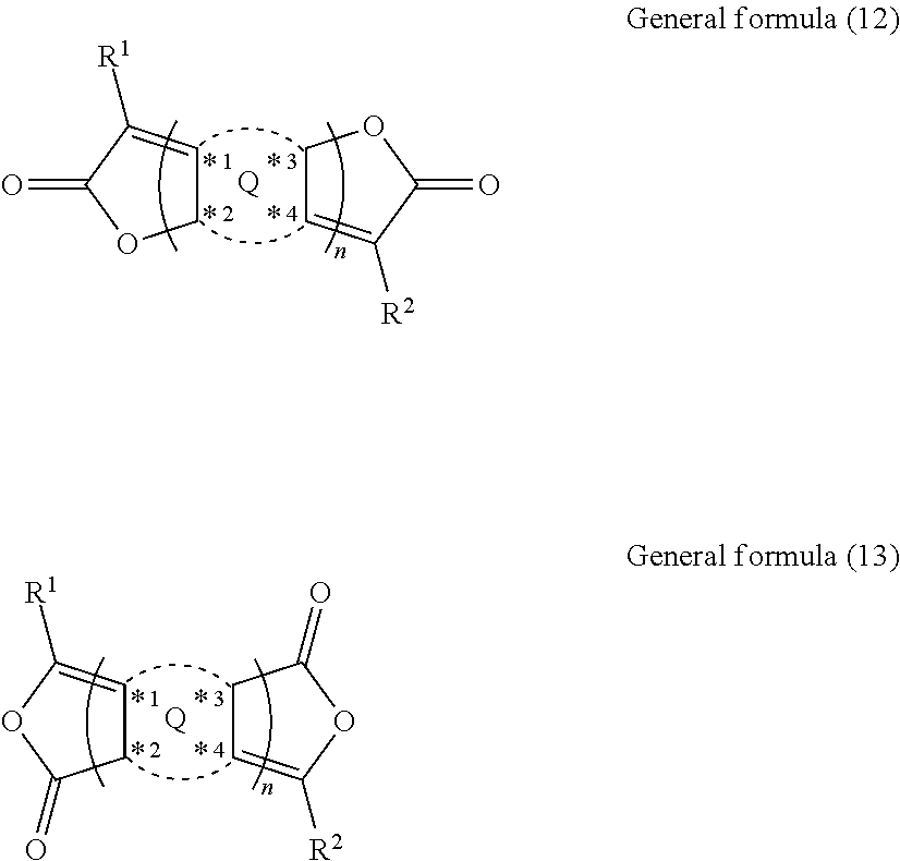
C1C=C([R1])C(=O)O1.[Q].C1=C([R2])C(=O)OC1.C1C=C([R1])OC1=O.[Q].C1=C([R2])OC(=O)C1
